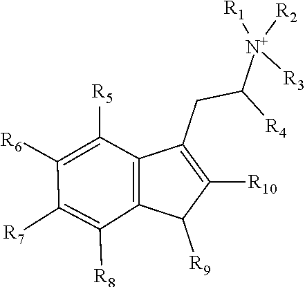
C1([R6])=C([R5])C2=C(C([R8])=C1[R7])C([R9])C([R10])=C2CC([R4])[N+]([R3])([R2])[R1]
